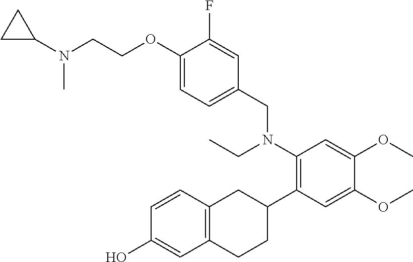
C1=CC2=C(C=C1O)CCC(C1=C(N(CC)CC3=CC=C(OCCN(C4CC4)C)C(F)=C3)C=C(OC)C(OC)=C1)C2
